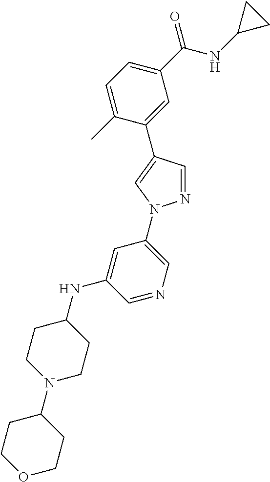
C1=C(C)C(C2=CN(C3=CN=CC(NC4CCN(C5CCOCC5)CC4)=C3)N=C2)=CC(C(NC2CC2)=O)=C1
